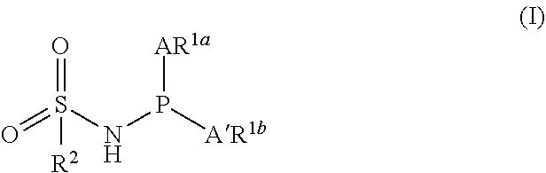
O=S(NP([AR1b])[AR1a])(=O)[R2]
